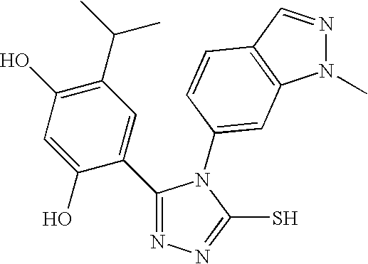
N1=C(C2=CC(C(C)C)=C(O)C=C2O)N(C2=CC3=C(C=NN3C)C=C2)C(S)=N1
